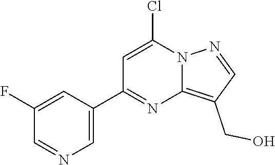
ClC1=CC(C2=CN=CC(F)=C2)=NC2=C(CO)C=NN12
